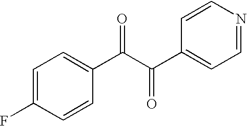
C1=C(F)C=CC(C(C(C2=CC=NC=C2)=O)=O)=C1
